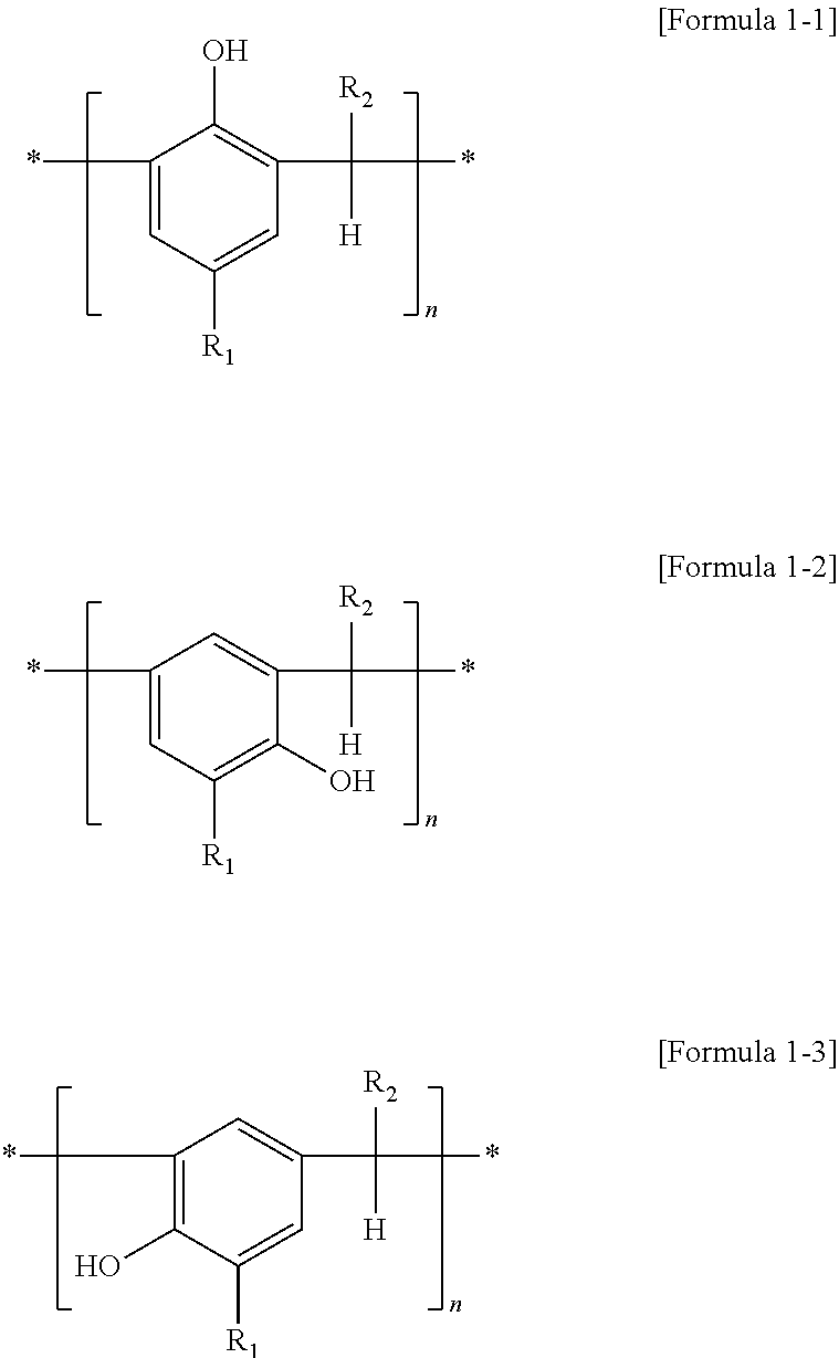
C1(*)=CC([R1])=CC(C([H])([R2])*)=C1O.C1(*)=CC([R1])=C(O)C(C([H])([R2])*)=C1.C1(*)=C(O)C([R1])=CC(C([H])([R2])*)=C1
